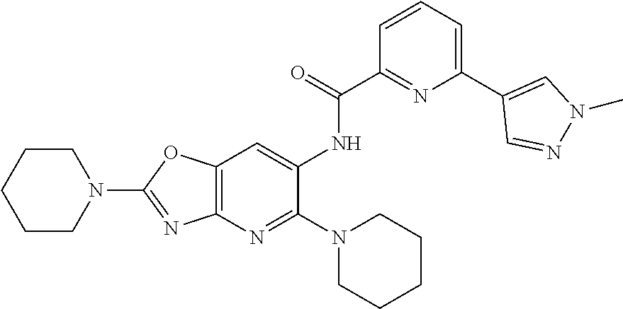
C12=C(N=C(N3CCCCC3)C(NC(C3=NC(C4=CN(C)N=C4)=CC=C3)=O)=C1)N=C(N1CCCCC1)O2
